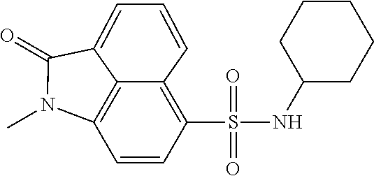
C1=CC(S(NC2CCCCC2)(=O)=O)=C2C=CC=C3C(=O)N(C)C1=C23
